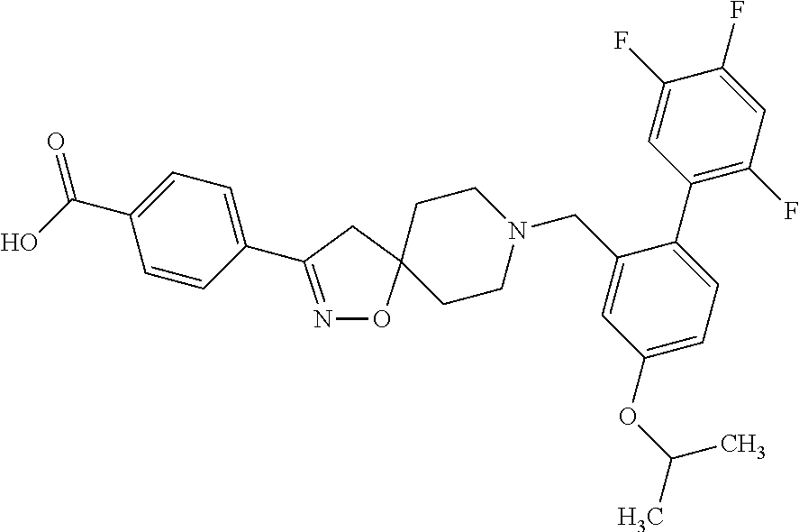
N1=C(C2=CC=C(C(O)=O)C=C2)CC2(O1)CCN(CC1=CC(OC(C)C)=CC=C1C1=C(F)C=C(F)C(F)=C1)CC2
